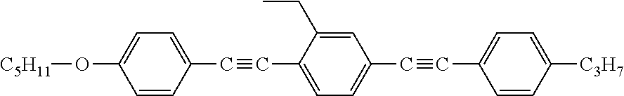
O([C5H11])C1=CC=C(C#CC2=CC=C(C#CC3=CC=C([C3H7])C=C3)C=C2CC)C=C1
